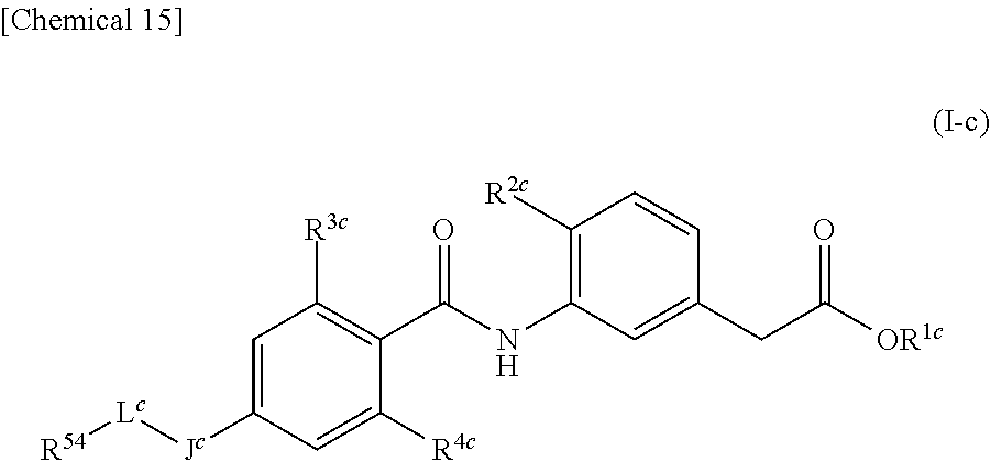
C1=C([Jc][Lc][R54])C=C([R4c])C(C(NC2=C([R2c])C=CC(CC([OR1c])=O)=C2)=O)=C1[R3c]
